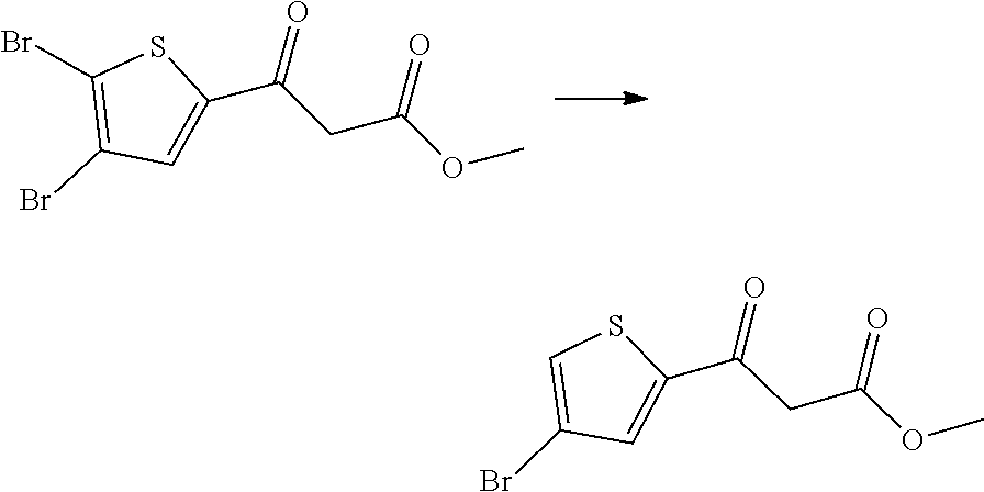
C1(Br)=C(Br)C=C(C(CC(OC)=O)=O)S1.C1=C(Br)C=C(C(CC(OC)=O)=O)S1
